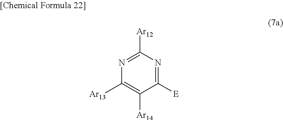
N1=C([Ar12])N=C([E])C([Ar14])=C1[Ar13]
